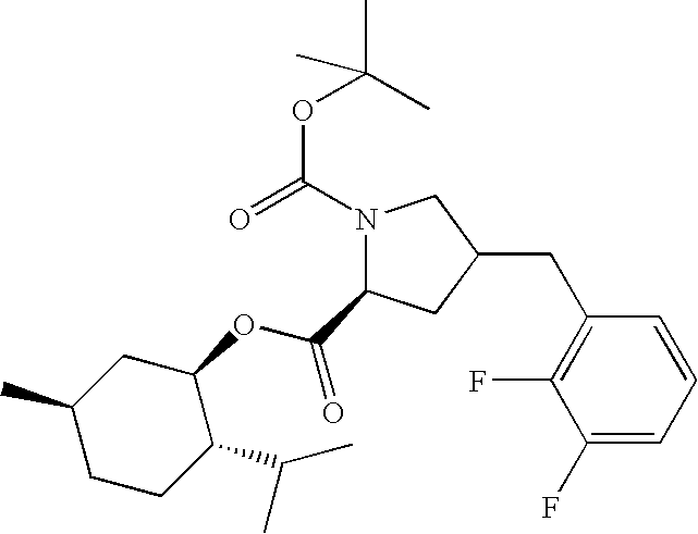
N1(C(=O)OC(C)(C)C)CC(CC2=C(F)C(F)=CC=C2)CC1C(=O)OC1C(C(C)C)CCC(C)C1
